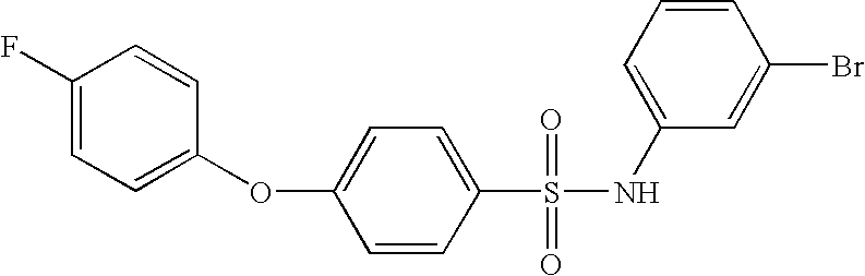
O(C1=CC=C(S(NC2=CC=CC(Br)=C2)(=O)=O)C=C1)C1=CC=C(F)C=C1
